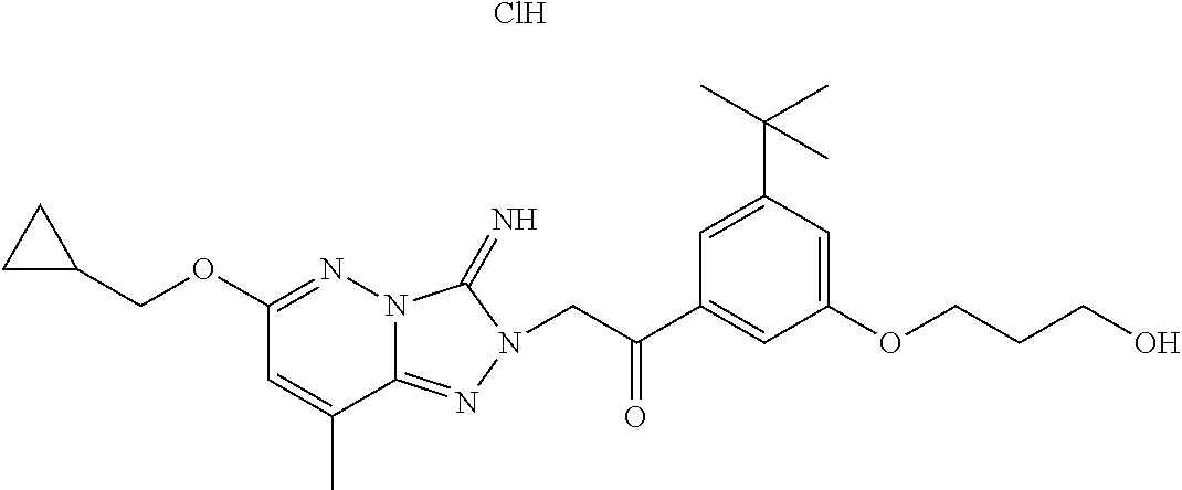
N12C(=NN(CC(C3=CC(OCCCO)=CC(C(C)(C)C)=C3)=O)C1=N)C(C)=CC(OCC1CC1)=N2.Cl
